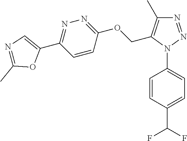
C1=CC(N2N=NC(C)=C2COC2=NN=C(C3=CN=C(C)O3)C=C2)=CC=C1C(F)F
